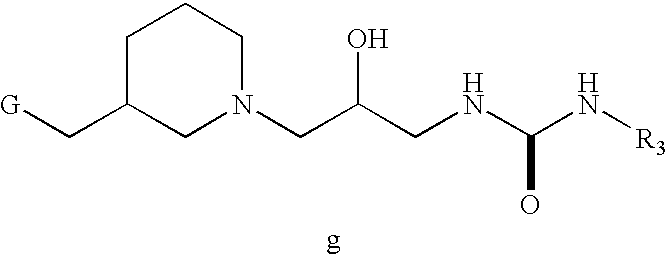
C1C(C[G])CN(CC(CNC(N[R3])O)O)CC1
